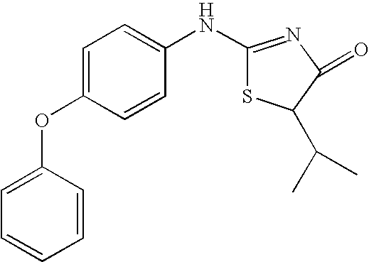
C1=C(OC2=CC=CC=C2)C=CC(NC2=NC(=O)C(C(C)C)S2)=C1
